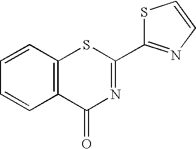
C1=CC2=C(C=C1)C(=O)N=C(C1=NC=CS1)S2
